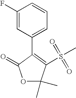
FC1=CC(C2=C(S(C)(=O)=O)C(C)(C)OC2=O)=CC=C1
